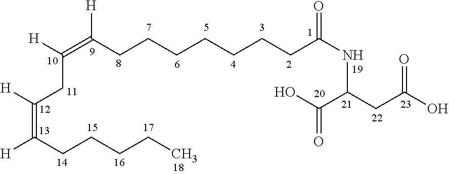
[H]C(CCCCC)=C(CC([H])=C([H])CCCCCCCC(=O)NC(C(O)=O)CC(O)=O)[H]
